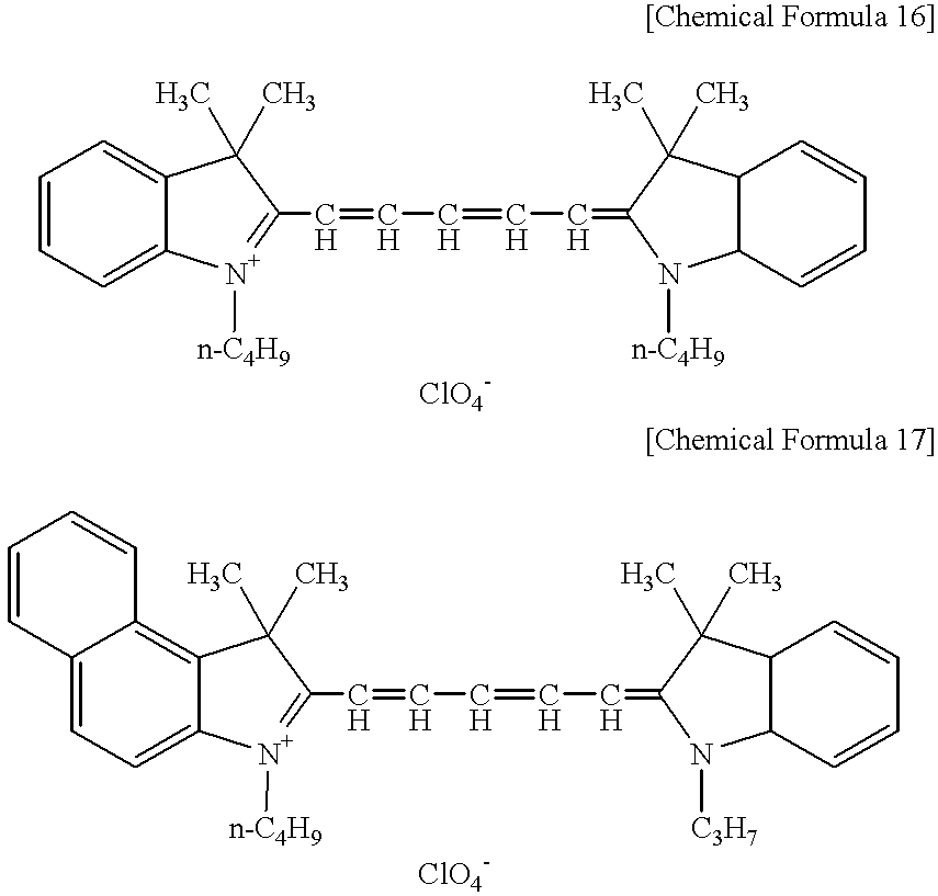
C1=CC=C2C(=C1)C(C)(C)C(C=CC=CC=C1N([n-C4H9])C3C=CC=CC3C1(C)C)=[N+]2[n-C4H9].C12=CC=C3C(=C1C=CC=C2)C(C)(C)C(C=CC=CC=C1N([C3H7])C2C=CC=CC2C1(C)C)=[N+]3[n-C4H9]
